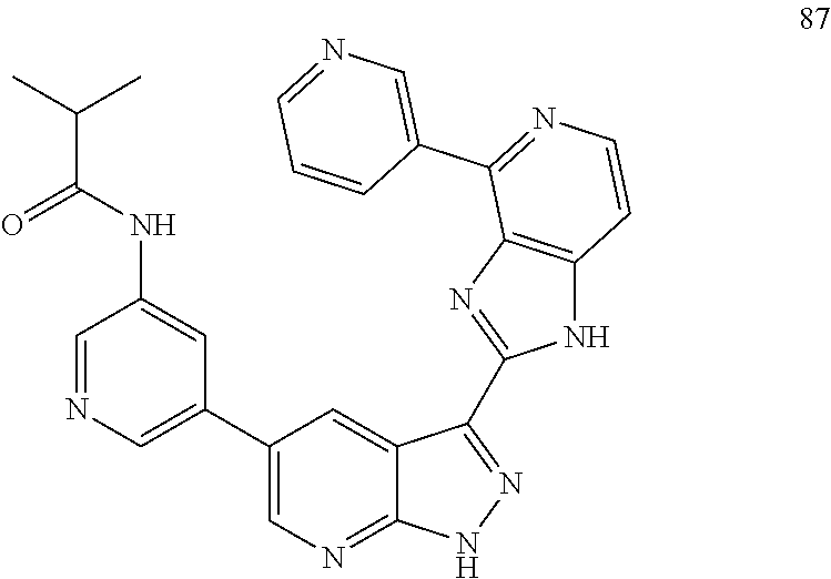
N(C1=CC(C2=CN=C3C(=C2)C(C2=NC4=C(N2)C=CN=C4C2=CN=CC=C2)=NN3)=CN=C1)C(=O)C(C)C
